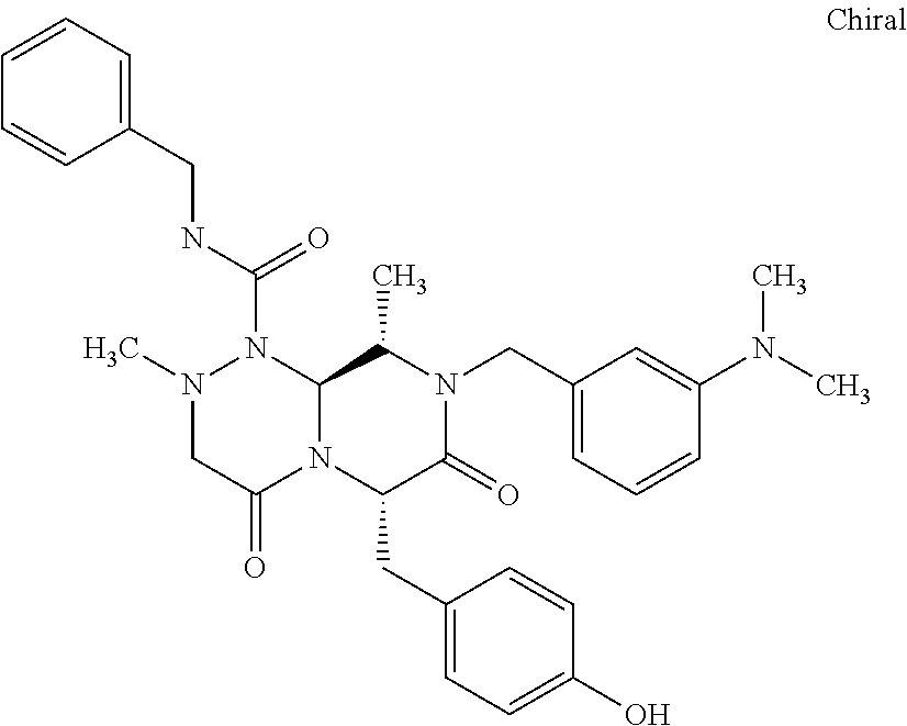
N(C(=O)N1N(C)CC(=O)N2C1C(C)N(CC1=CC=CC(N(C)C)=C1)C(=O)C2CC1=CC=C(O)C=C1)CC1=CC=CC=C1
